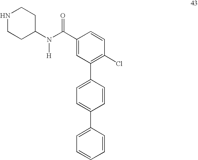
C1(C(N(C2CCNCC2)[H])=O)=CC(C2=CC=C(C3=CC=CC=C3)C=C2)=C(Cl)C=C1
